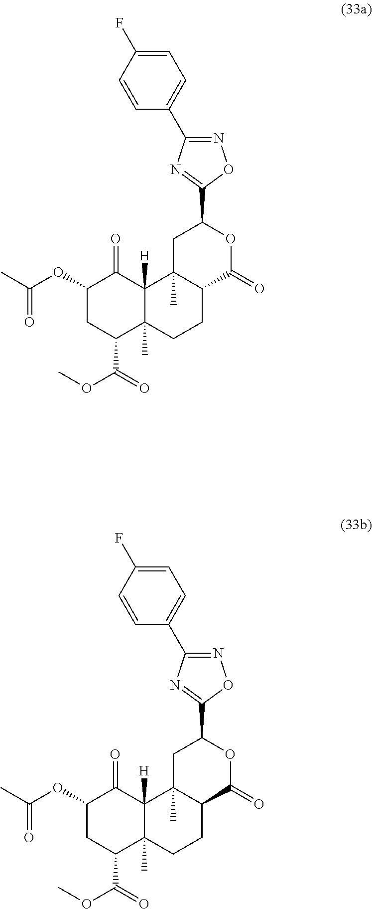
C1(OC(C)=O)CC(C(=O)OC)C2(C)C([H])(C1=O)C1(C)C(CC2)C(=O)OC(C2=NC(C3=CC=C(F)C=C3)=NO2)C1.C1(OC(C)=O)CC(C(=O)OC)C2(C)C([H])(C1=O)C1(C)C(CC2)C(=O)OC(C2=NC(C3=CC=C(F)C=C3)=NO2)C1
